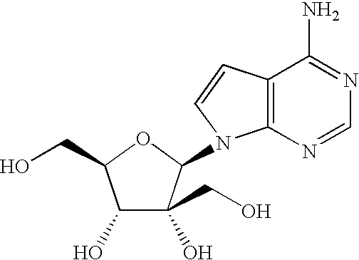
C1(O)C(O)(CO)C(N2C3=C(C=C2)C(N)=NC=N3)OC1CO
